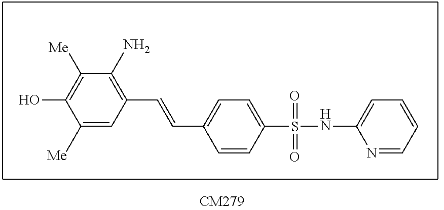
C1([Me])=CC(C=CC2=CC=C(S(=O)(NC3=CC=CC=N3)=O)C=C2)=C(N)C([Me])=C1O
